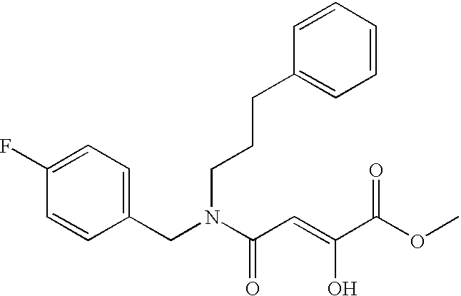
C1=C(F)C=CC(CN(C(C=C(C(OC)=O)O)=O)CCCC2=CC=CC=C2)=C1
